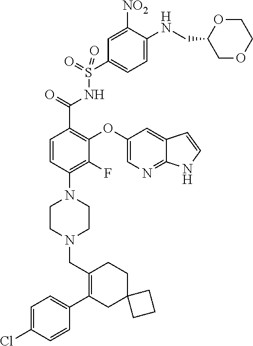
C1=C(Cl)C=CC(C2=C(CN3CCN(C4=C(F)C(OC5=CN=C6C(=C5)C=CN6)=C(C(=O)NS(C5=CC=C(NCC6COCCO6)C([NO2])=C5)(=O)=O)C=C4)CC3)CCC3(C2)CCC3)=C1
